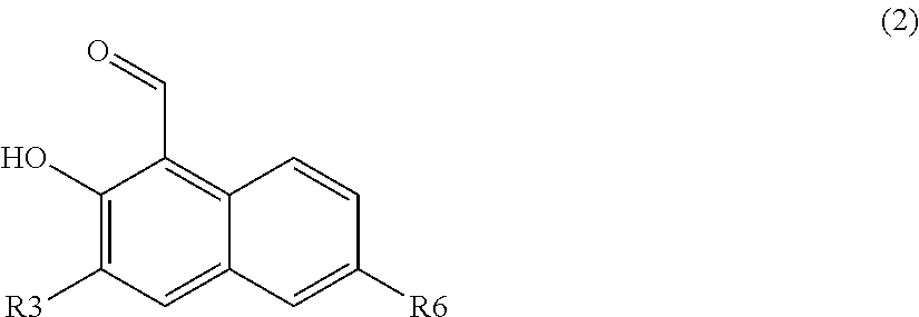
C1(O)=C([R3])C=C2C(=C1C=O)C=CC([R6])=C2
